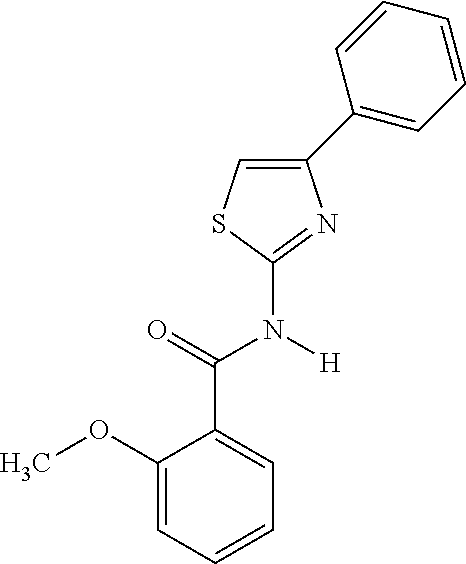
C1(C2=CC=CC=C2)=CSC(N(C(C2=CC=CC=C2OC)=O)[H])=N1
